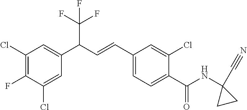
C1(Cl)=C(F)C(Cl)=CC(C(C=CC2=CC=C(C(=O)NC3(C#N)CC3)C(Cl)=C2)C(F)(F)F)=C1
